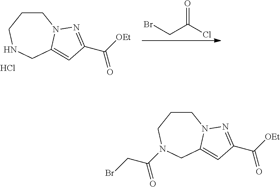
C1C2=CC(C([OEt])=O)=NN2CCCN1.Cl.BrCC(Cl)=O.C1C2=CC(C([OEt])=O)=NN2CCCN1C(CBr)=O
